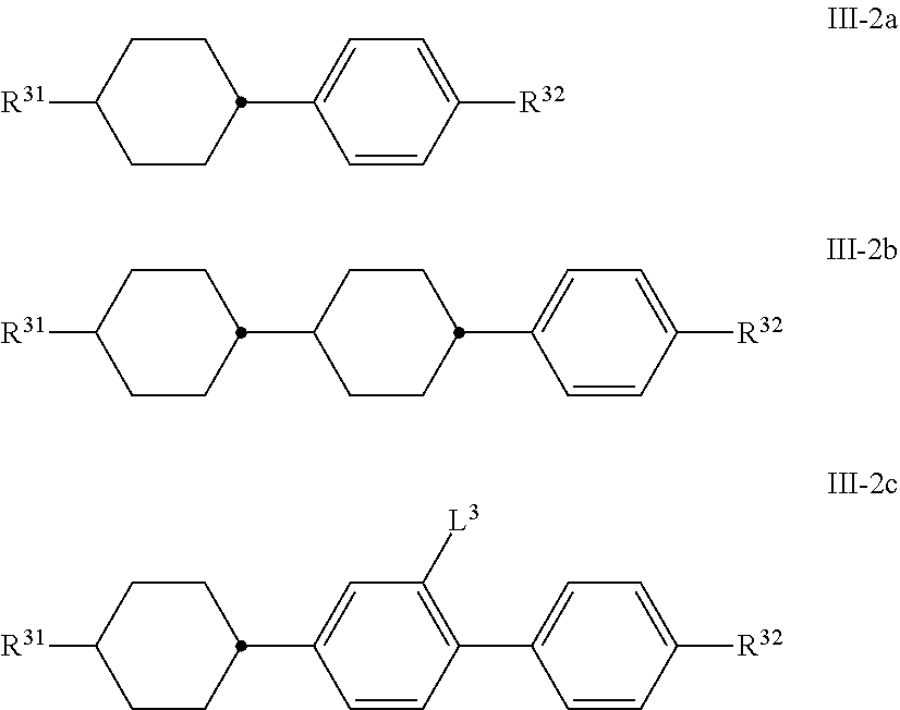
C1CC(C2=CC=C([R32])C=C2)CCC1[R31].C1CC(C2CCC(C3=CC=C([R32])C=C3)CC2)CCC1[R31].C1CC(C2=CC([L3])=C(C3=CC=C([R32])C=C3)C=C2)CCC1[R31]
